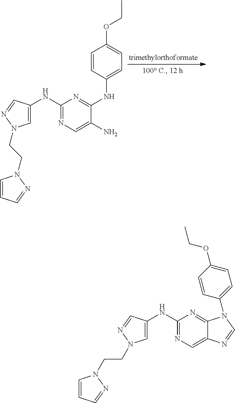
C1=CC=NN1CCN1C=C(NC2=NC=C(N)C(NC3=CC=C(OCC)C=C3)=N2)C=N1.C1=CC=NN1CCN1C=C(NC2=NC=C3C(=N2)N(C2=CC=C(OCC)C=C2)C=N3)C=N1
